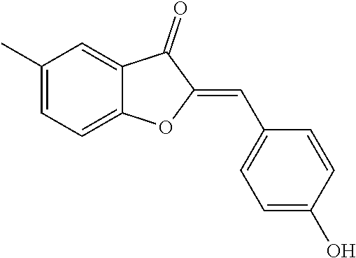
C1(C)=CC=C2C(=C1)C(=O)C(=CC1=CC=C(O)C=C1)O2
